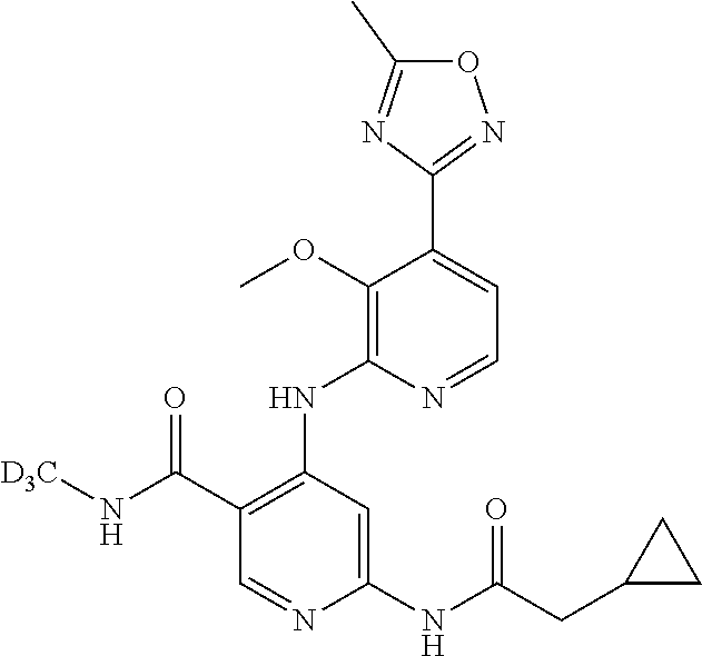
O1C(C)=NC(C2=CC=NC(NC3=C(C(N[D3C])=O)C=NC(NC(CC4CC4)=O)=C3)=C2OC)=N1
